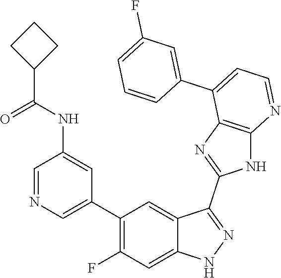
C1=NC=C(C2=C(F)C=C3C(=C2)C(C2=NC4=C(N2)N=CC=C4C2=CC(F)=CC=C2)=NN3)C=C1NC(=O)C1CCC1
